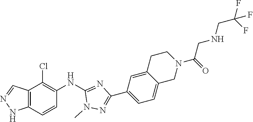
C12=C(C=CC(NC3=NC(C4=CC=C5C(=C4)CCN(C(CNCC(F)(F)F)=O)C5)=NN3C)=C1Cl)NN=C2
